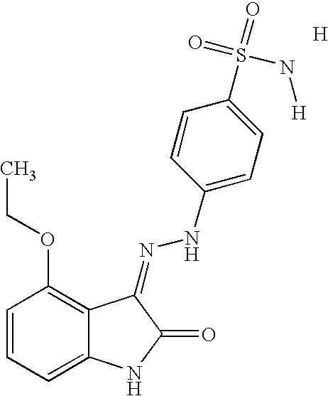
C1=CC=C2C(=C1OCC)C(=NNC1=CC=C(S(=O)(=O)N[H])C=C1)C(=O)N2.[H]
